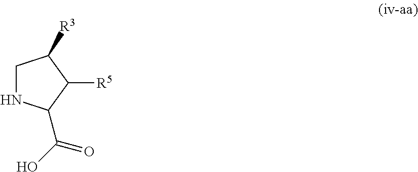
C1NC(C(O)=O)C([R5])C1[R3]
